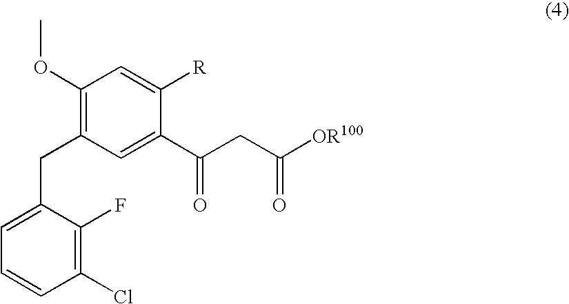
C1(OC)=C(CC2=CC=CC(Cl)=C2F)C=C(C(=O)CC(=O)[OR100])C([R])=C1
